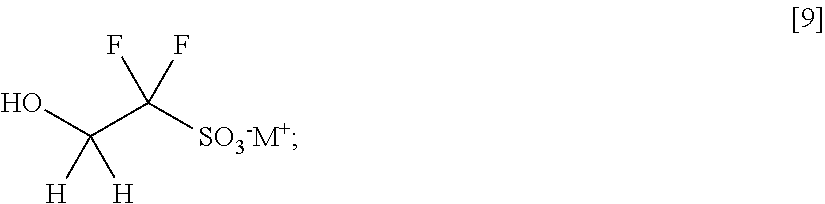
OC(C([SO3-M+])(F)F)([H])[H]
